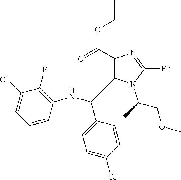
C1(C(OCC)=O)=C(C(C2=CC=C(Cl)C=C2)NC2=C(F)C(Cl)=CC=C2)N(C(COC)C)C(Br)=N1
